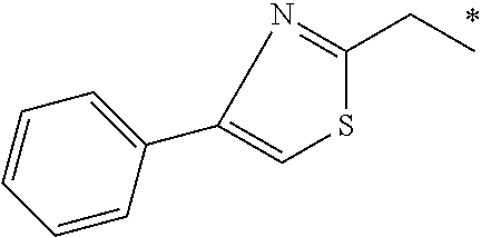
C(C)C1=NC(C2=CC=CC=C2)=CS1
